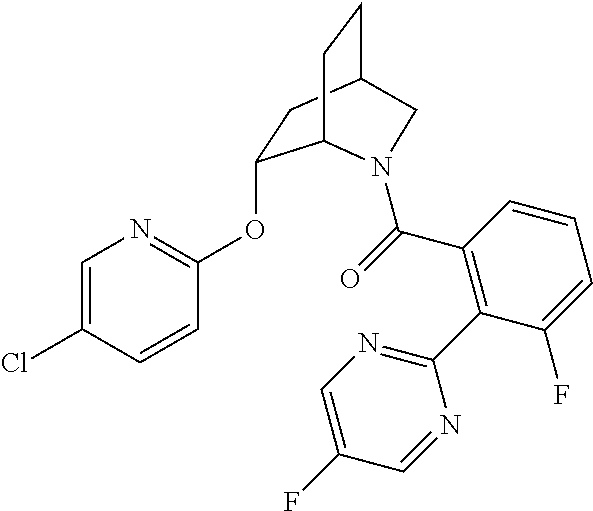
C1=C(Cl)C=CC(OC2CC3CCC2N(C(=O)C2=C(C4=NC=C(F)C=N4)C(F)=CC=C2)C3)=N1
